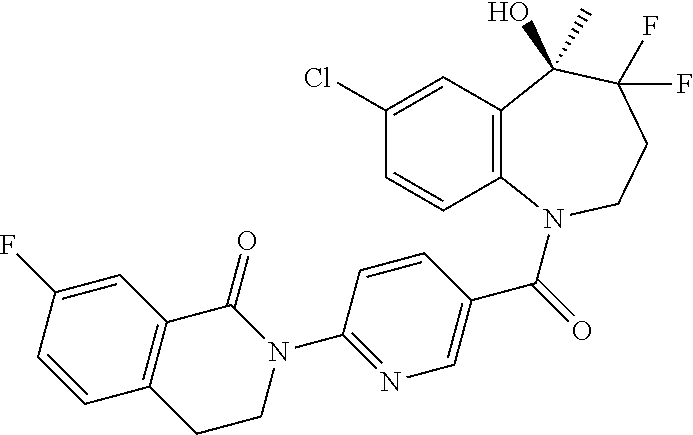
C12=C(N(C(=O)C3=CN=C(N4C(=O)C5=C(C=CC(F)=C5)CC4)C=C3)CCC(F)(F)C1(C)O)C=CC(Cl)=C2
